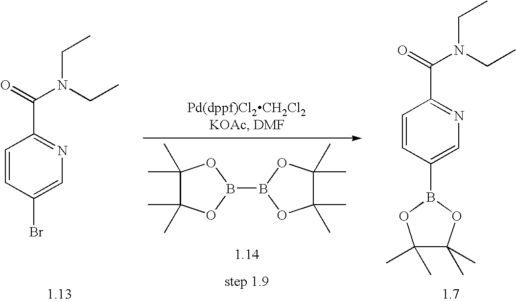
C1=CC(Br)=CN=C1C(=O)N(CC)CC.C1(C)(C)C(C)(C)OB(B2OC(C)(C)C(C)(C)O2)O1.C1=CC(B2OC(C)(C)C(C)(C)O2)=CN=C1C(=O)N(CC)CC
